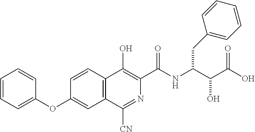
C1=CC2=C(C=C1OC1=CC=CC=C1)C([CN])=NC(C(NC(C(C(O)=O)O)CC1=CC=CC=C1)=O)=C2O
